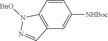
C12=C(C=C([NHBoc])C=C1)C=NN2[BnO]
